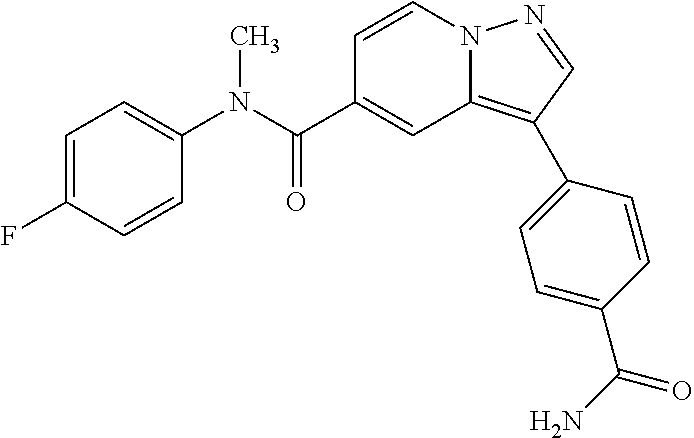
C1=CN2C(=C(C3=CC=C(C(N)=O)C=C3)C=N2)C=C1C(N(C1=CC=C(F)C=C1)C)=O
